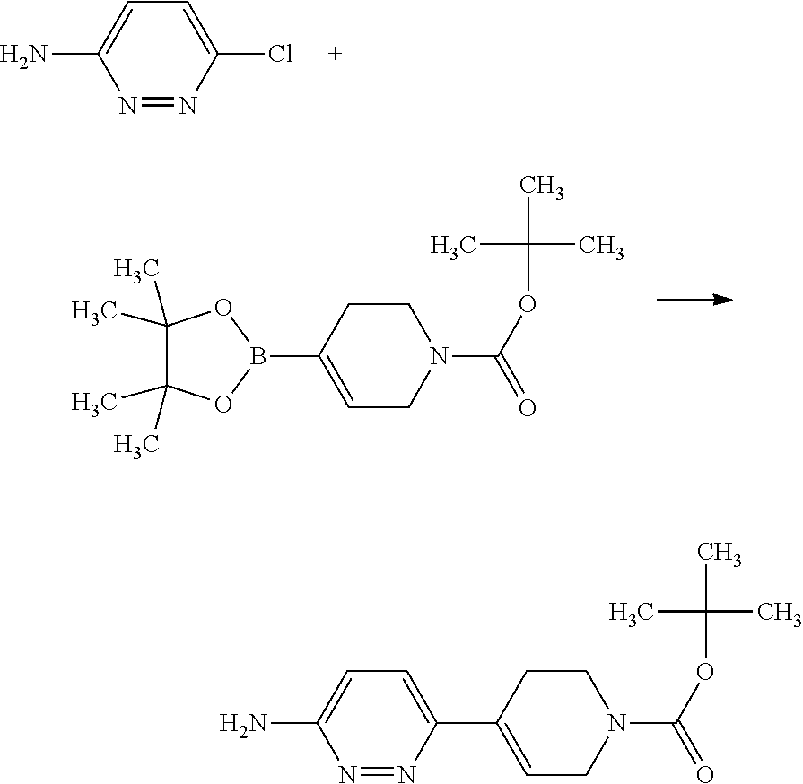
N1=NC(Cl)=CC=C1N.C1=C(B2OC(C)(C)C(C)(C)O2)CCN(C(OC(C)(C)C)=O)C1.C1=C(C2=CC=C(N)N=N2)CCN(C(OC(C)(C)C)=O)C1
